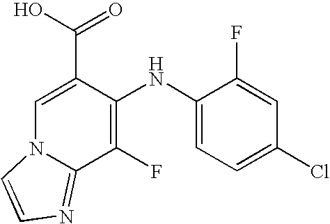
C1(NC2=C(F)C3=NC=CN3C=C2C(O)=O)=CC=C(Cl)C=C1F
